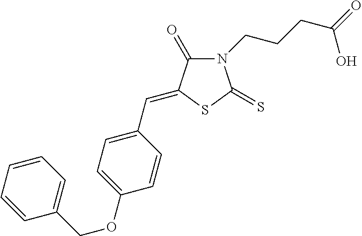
N1(CCCC(=O)O)C(=O)C(=CC2=CC=C(OCC3=CC=CC=C3)C=C2)SC1=S
